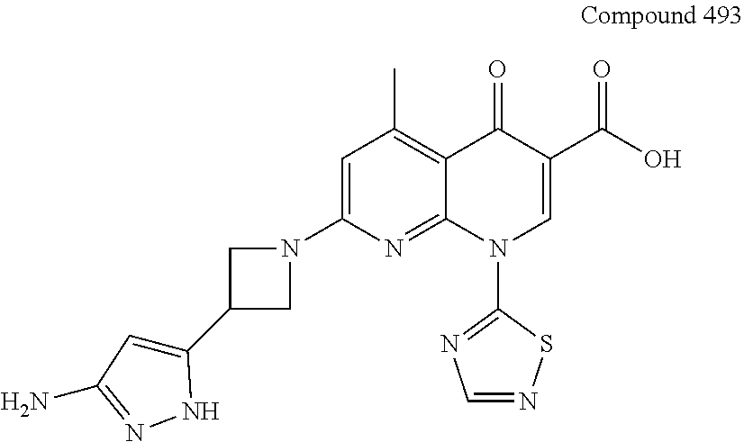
C1=C(N2CC(C3=CC(N)=NN3)C2)N=C2C(=C1C)C(=O)C(C(O)=O)=CN2C1=NC=NS1
